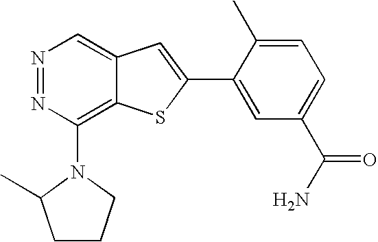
N1=NC(N2C(C)CCC2)=C2C(=C1)C=C(C1=CC(C(N)=O)=CC=C1C)S2
